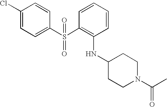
C1(Cl)=CC=C(S(C2=C(NC3CCN(C(C)=O)CC3)C=CC=C2)(=O)=O)C=C1
